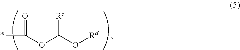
[Rc]C(O[Rd])OC(C)=O
